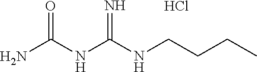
C(CCC)NC(NC(N)=O)=N.Cl
